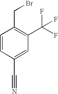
C1=CC(C#N)=CC(C(F)(F)F)=C1CBr
